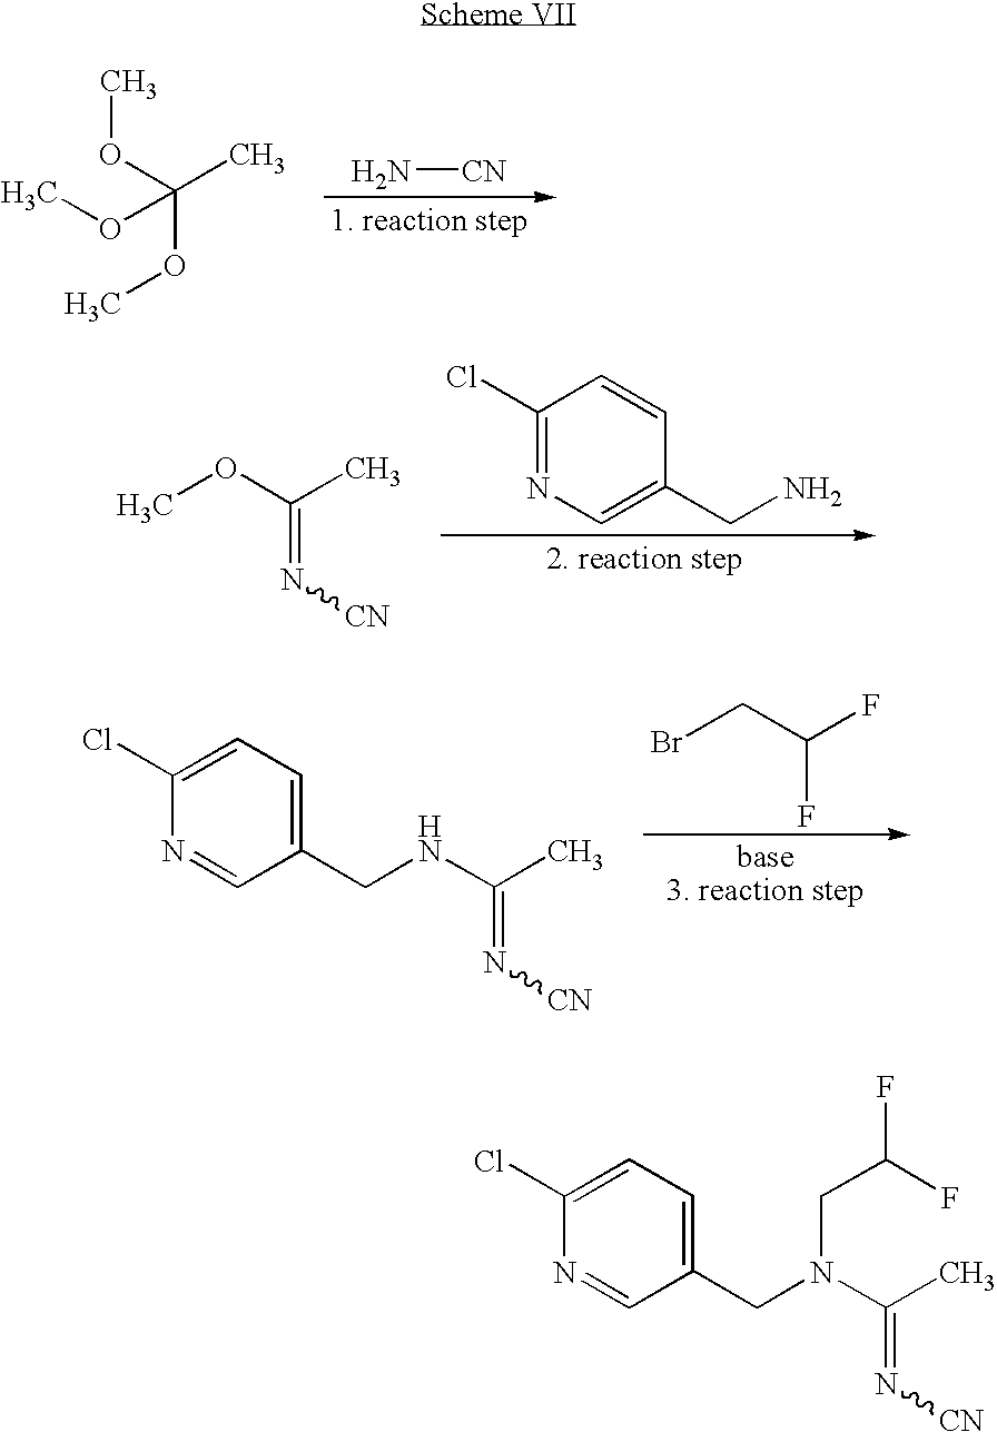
COC(C)(OC)OC.N[CN].COC(C)=N[CN].C1(Cl)=NC=C(CN)C=C1.C1(Cl)=CC=C(CNC(C)=N[CN])C=N1.BrCC(F)F.C1(Cl)=CC=C(CN(C(C)=N[CN])CC(F)F)C=N1
